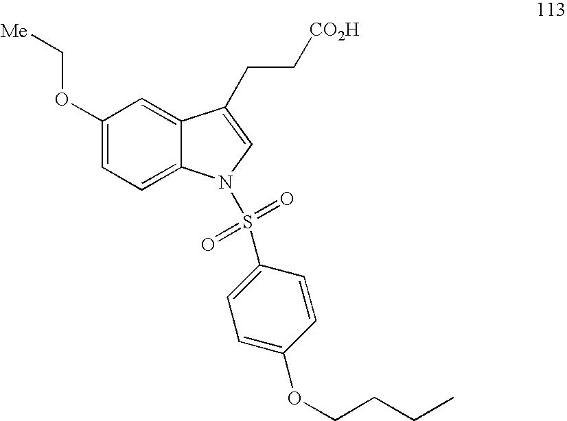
C1(OC[Me])=CC=C2C(=C1)C(CC[CO2H])=CN2S(=O)(=O)C1=CC=C(OCCCC)C=C1
